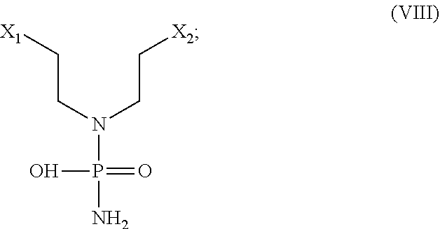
C(CN(CC[X2])P(N)(O)=O)[X1]
